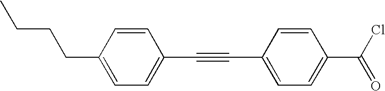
C1=CC(CCCC)=CC=C1C#CC1=CC=C(C(Cl)=O)C=C1
